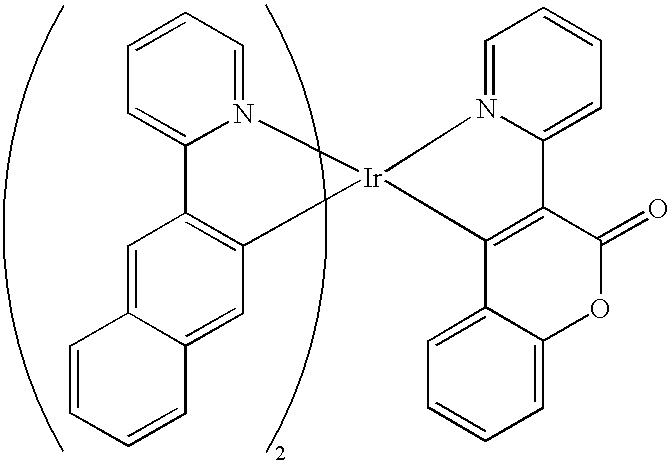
C1=CC=N2C(=C1)C1=C(C=C3C(=C1)C=CC=C3)[Ir]21N2=CC=CC=C2C2=C1C1=CC=CC=C1OC2=O
